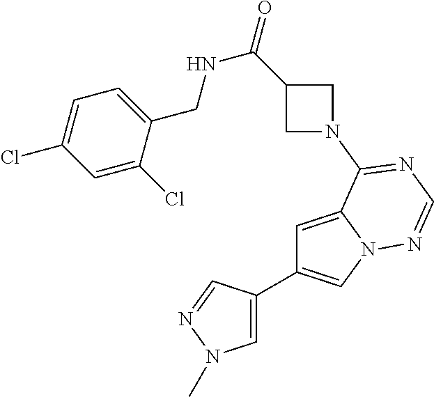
C1=C(C2=CN3C(=C2)C(N2CC(C(=O)NCC4=CC=C(Cl)C=C4Cl)C2)=NC=N3)C=NN1C
